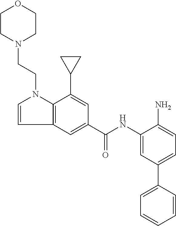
C1N(CCN2C3=C(C=C(C(NC4=CC(C5=CC=CC=C5)=CC=C4N)=O)C=C3C3CC3)C=C2)CCOC1
